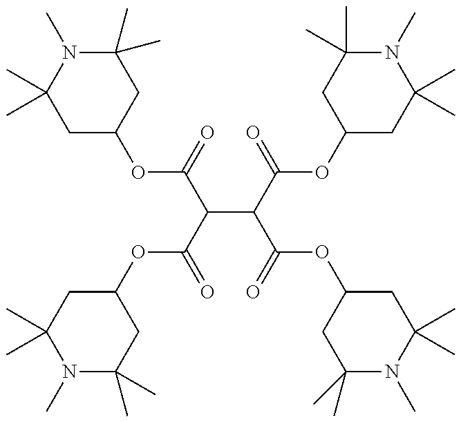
C1C(C)(C)N(C)C(C)(C)CC1OC(=O)C(C(C(OC1CC(C)(C)N(C)C(C)(C)C1)=O)C(OC1CC(C)(C)N(C)C(C)(C)C1)=O)C(OC1CC(C)(C)N(C)C(C)(C)C1)=O
